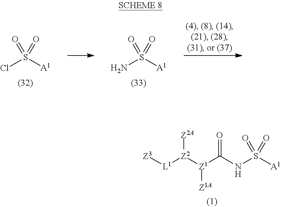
[Z3][L1][Z2]([Z1](C(NS([A1])(=O)=O)=O)[Z1A])[Z2A].ClS([A1])(=O)=O.NS([A1])(=O)=O
